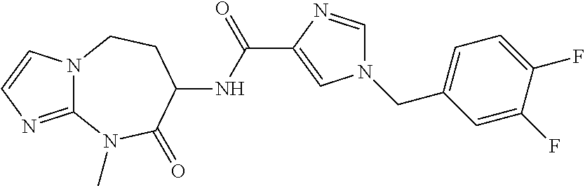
C12=NC=CN1CCC(NC(C1=CN(CC3=CC=C(F)C(F)=C3)C=N1)=O)C(=O)N2C
